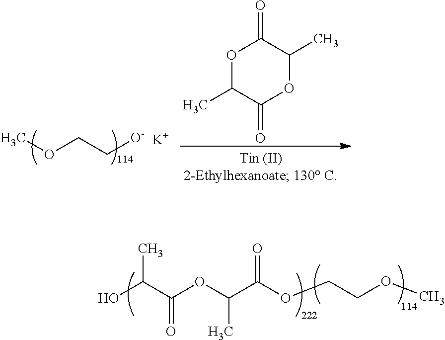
O1C(C)C(=O)OC(C)C1=O.COCC[O-].[K].CC(C(OC(C(OCCOC)=O)C)=O)O
